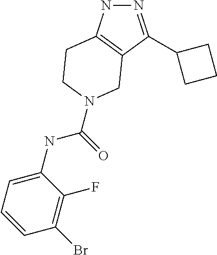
N1=C(C2CCC2)C2=C(N1)CCN(C(NC1=CC=CC(Br)=C1F)=O)C2
